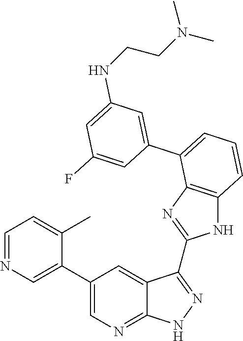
C1=C(C2=CC=CC3=C2N=C(C2=NNC4=NC=C(C5=CN=CC=C5C)C=C42)N3)C=C(F)C=C1NCCN(C)C
